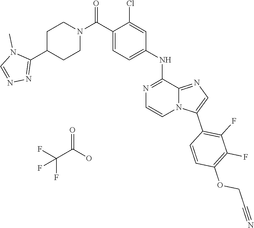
FC(F)(C(=O)O)F.C12=NC=C(C3=C(F)C(F)=C(OCC#N)C=C3)N1C=CN=C2NC1=CC=C(C(N2CCC(C3=NN=CN3C)CC2)=O)C(Cl)=C1
